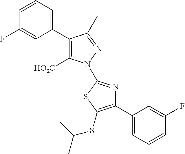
C1(C2=CC=CC(F)=C2)=C([HO2C])N(C2=NC(C3=CC=CC(F)=C3)=C(SC(C)C)S2)N=C1C
